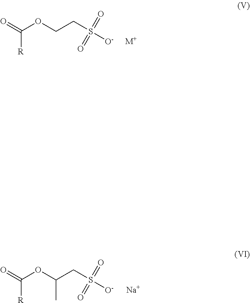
O=C(OCCS([O-])(=O)=O)[R].[M+].O=C(OC(CS([O-])(=O)=O)C)[R].[Na]
